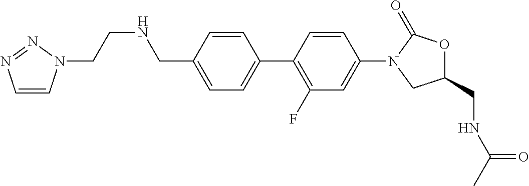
C1=C(CNCCN2C=CN=N2)C=CC(C2=C(F)C=C(N3CC(CNC(=O)C)OC3=O)C=C2)=C1
